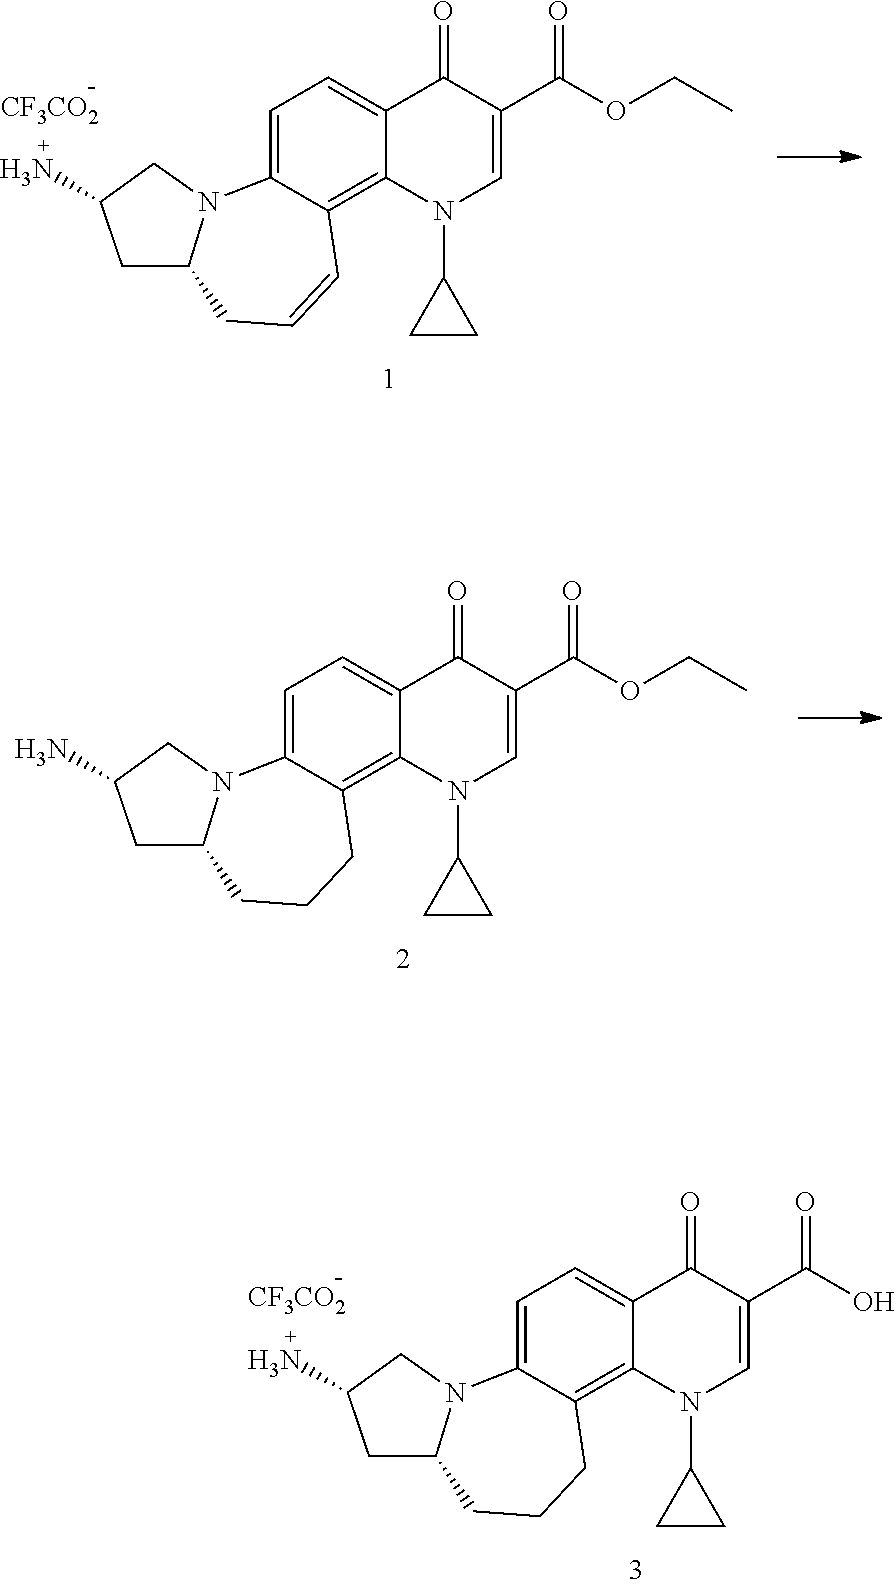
C1=C2C(=C3C(=C1)C(=O)C(C(=O)O)=CN3C1CC1)CCCC1N2CC(N)C1.[CF3CO2].C1=C2C(=C3C(=C1)C(=O)C(C(=O)OCC)=CN3C1CC1)C=CCC1N2CC(N)C1.[CF3CO2].C1=C2C(=C3C(=C1)C(=O)C(C(=O)OCC)=CN3C1CC1)CCCC1N2CC(N)C1
